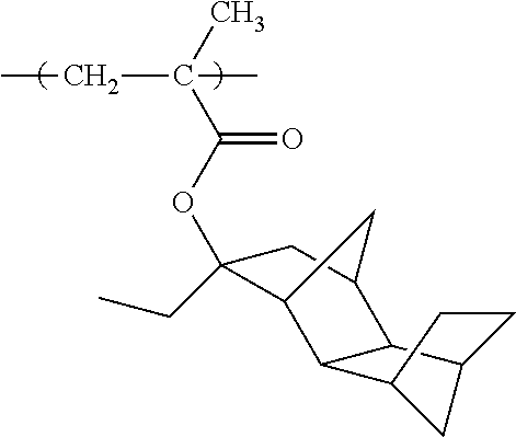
O(C(C(C)(C)CC)=O)C1(CC)C2C3C(C(C1)C2)C1CC3CC1
